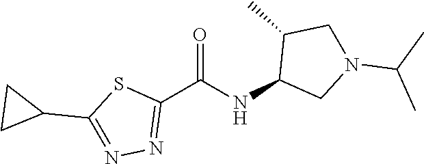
C1(C(NC2CN(C(C)C)CC2C)=O)=NN=C(C2CC2)S1
